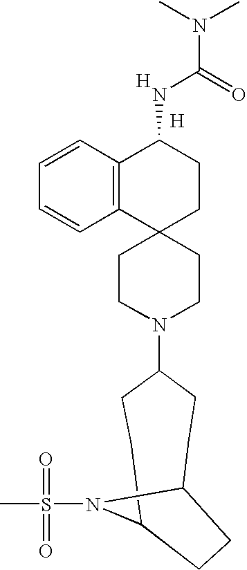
C1(N2CCC3(CC2)CCC(NC(N(C)C)=O)C2=C3C=CC=C2)CCC2N(S(C)(=O)=O)C(CC1)CC2.[H].[H]
